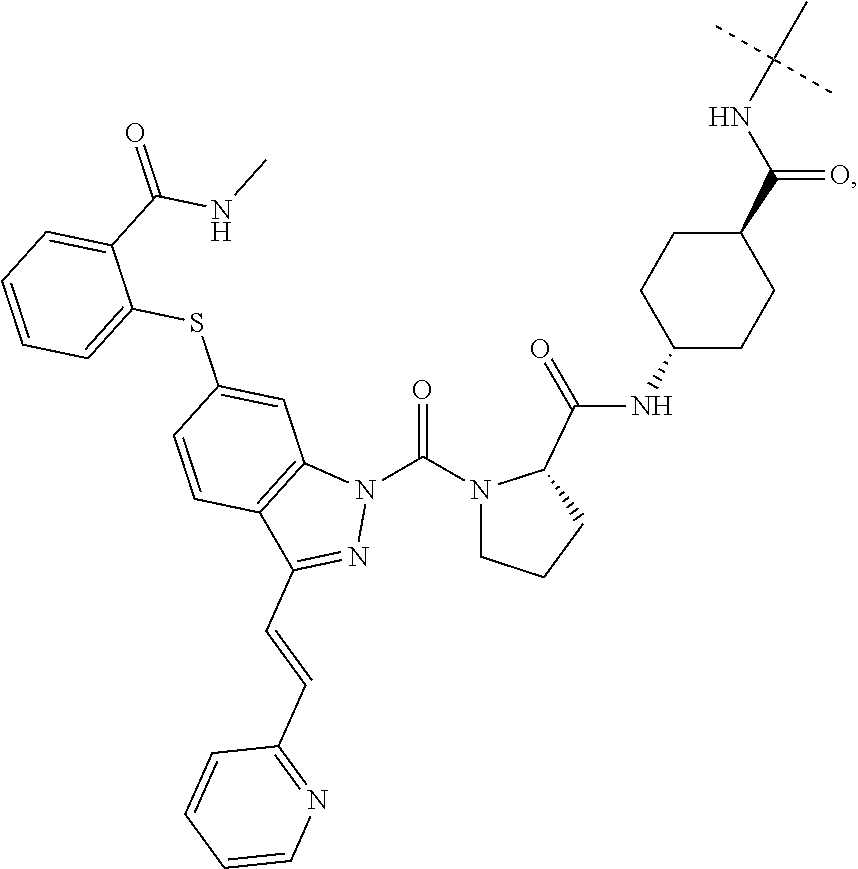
C(C1CCCN1C(N1N=C(C=CC2=NC=CC=C2)C2=C1C=C(SC1=CC=CC=C1C(=O)NC)C=C2)=O)(=O)NC1CCC(C(NC(C)(C)C)=O)CC1
